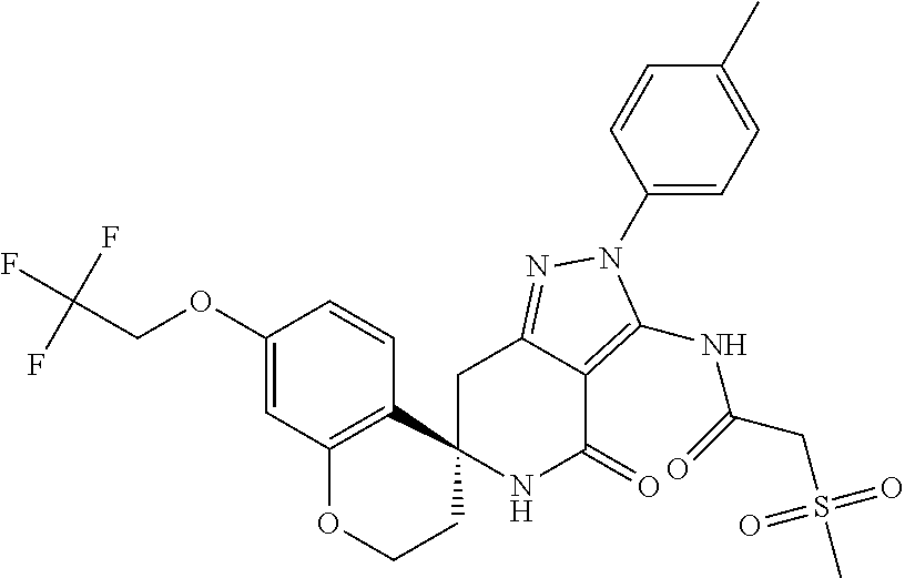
N1C(=O)C2=C(NC(=O)CS(C)(=O)=O)N(C3=CC=C(C)C=C3)N=C2CC12C1=C(OCC2)C=C(OCC(F)(F)F)C=C1
